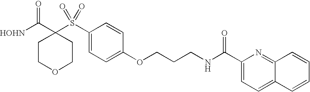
[HOHN]C(C1(S(C2=CC=C(OCCCNC(C3=CC=C4C(=N3)C=CC=C4)=O)C=C2)(=O)=O)CCOCC1)=O
